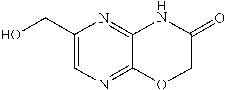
C1(CO)=CN=C2C(=N1)NC(=O)CO2
